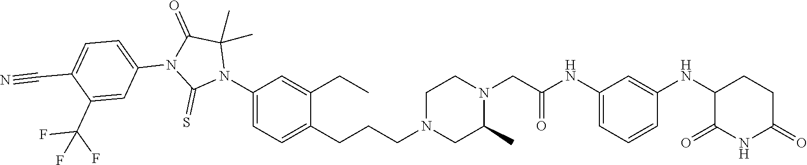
C1=C(NC(CN2CCN(CCCC3=CC=C(N4C(C)(C)C(=O)N(C5=CC=C(C#N)C(C(F)(F)F)=C5)C4=S)C=C3CC)CC2C)=O)C=C(NC2C(=O)NC(=O)CC2)C=C1
